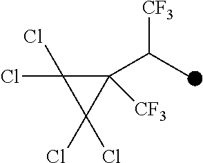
C1([CF3])(C(C)[CF3])C(Cl)(Cl)C1(Cl)Cl
